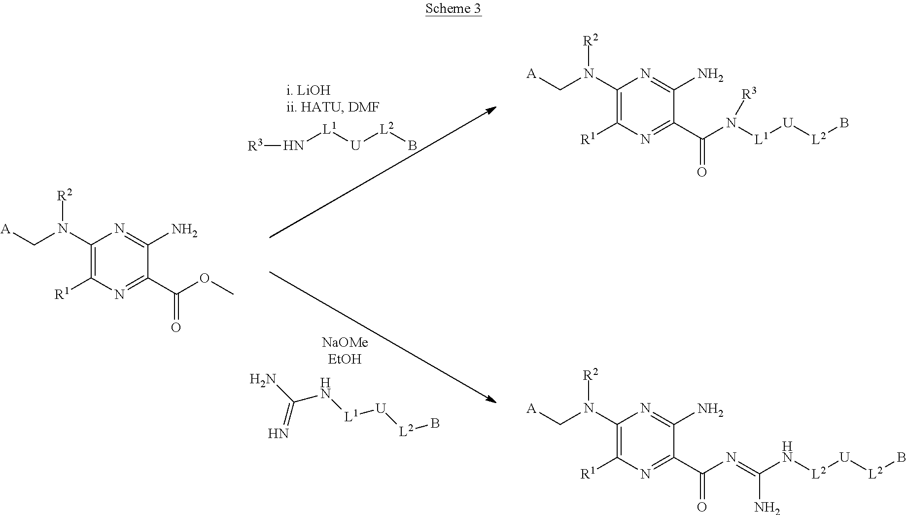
C([A])N(C1=C([R1])N=C(C(OC)=O)C(N)=N1)[R2].[R3]N[L1][U][L2]B.NC(=N)N[L1][U][L2]B.C([A])N(C1=C([R1])N=C(C(N([R3])[L1][U][L2]B)=O)C(N)=N1)[R2].C([A])N(C1=C([R1])N=C(C(N=C(N[L2][U][L2]B)N)=O)C(N)=N1)[R2]
